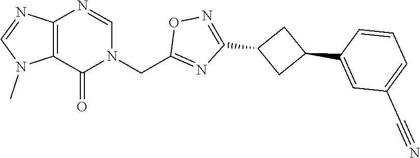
C12=C(N=CN(CC3=NC(C4CC(C5=CC(C#N)=CC=C5)C4)=NO3)C1=O)N=CN2C
